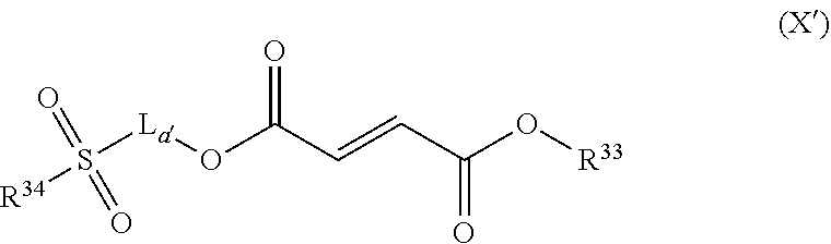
O=S(=O)([La]OC(C=CC(=O)O[R33])=O)[R34]
